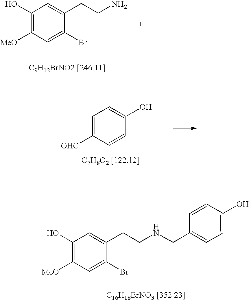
C1(O)=C([MeO])C=C(Br)C(CCNCC2=CC=C(O)C=C2)=C1.C1(O)=C([MeO])C=C(Br)C(CCN)=C1.C1=C([OHC])C=CC(O)=C1
